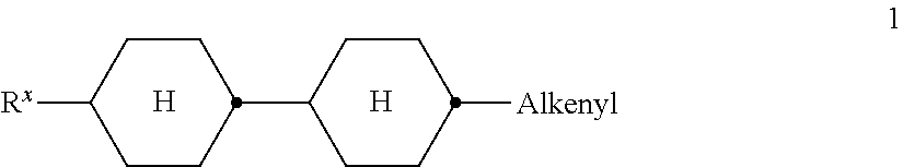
[H].C1CC([Rx])CCC1C1CCC([Alkenyl])CC1.[H]
